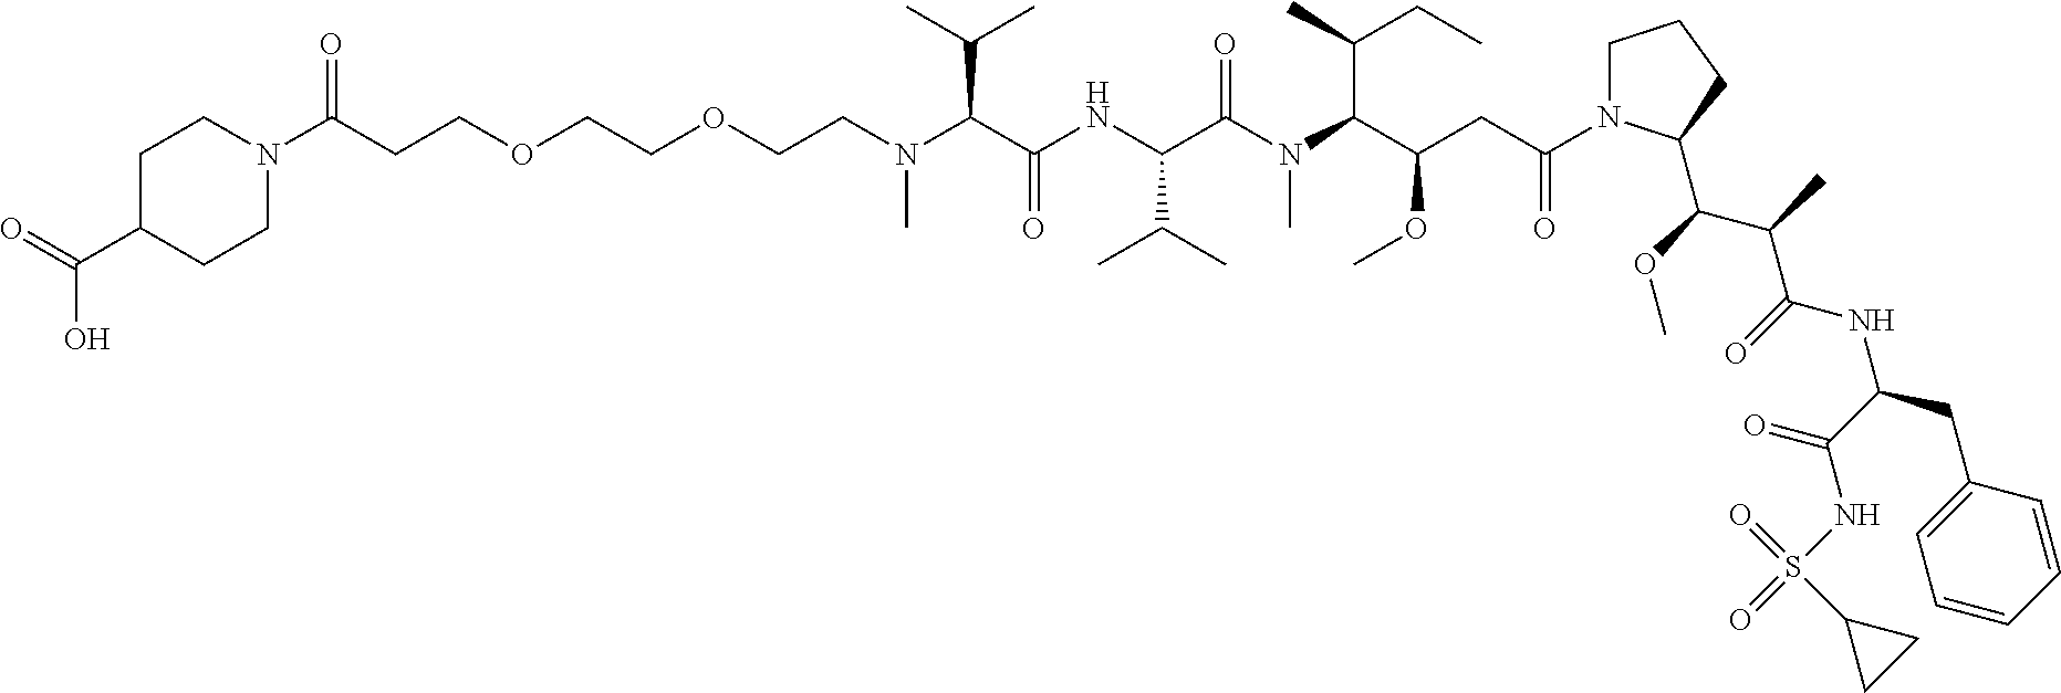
C(N(C(C(NC(C(N(C(C(CC(N1CCCC1C(C(C(=O)NC(CC1=CC=CC=C1)C(=O)NS(=O)(=O)C1CC1)C)OC)=O)OC)C(CC)C)C)=O)C(C)C)=O)C(C)C)C)COCCOCCC(N1CCC(C(=O)O)CC1)=O
